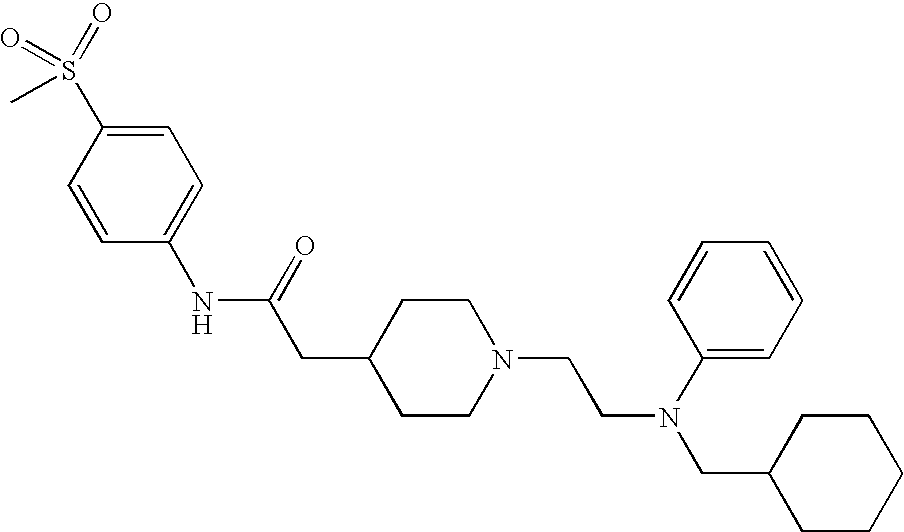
C1(NC(=O)CC2CCN(CCN(CC3CCCCC3)C3=CC=CC=C3)CC2)=CC=C(S(=O)(=O)C)C=C1
